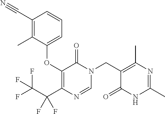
C1(C#N)=C(C)C(OC2=C(C(F)(C(F)(F)F)F)N=CN(CC3=C(C)N=C(C)NC3=O)C2=O)=CC=C1
